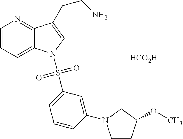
[HCO2H].C1=CC=C2C(=N1)C(CCN)=CN2S(C1=CC=CC(N2CCC(OC)C2)=C1)(=O)=O
